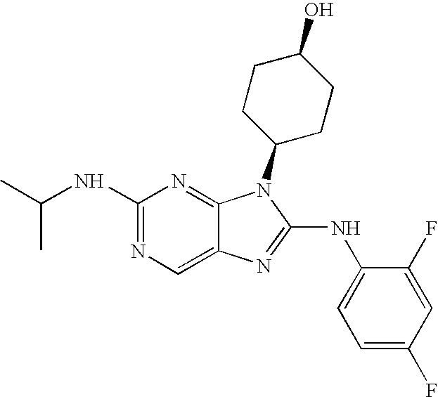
N1=C(NC(C)C)N=C2C(=C1)N=C(NC1=CC=C(F)C=C1F)N2C1CCC(O)CC1
